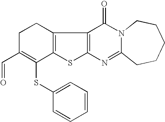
C1C(C=O)=C(SC2=CC=CC=C2)C2=C(C1)C1=C(S2)N=C2N(C1=O)CCCCC2
